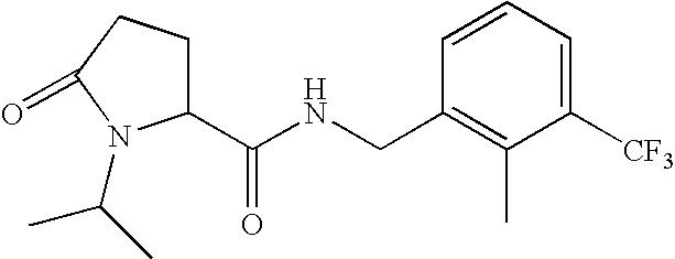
C1(C(NCC2=C(C)C([CF3])=CC=C2)=O)CCC(=O)N1C(C)C
